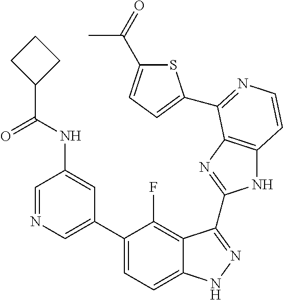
C1=C(C2=CC=C3C(=C2F)C(C2=NC4=C(N2)C=CN=C4C2=CC=C(C(C)=O)S2)=NN3)C=C(NC(=O)C2CCC2)C=N1
